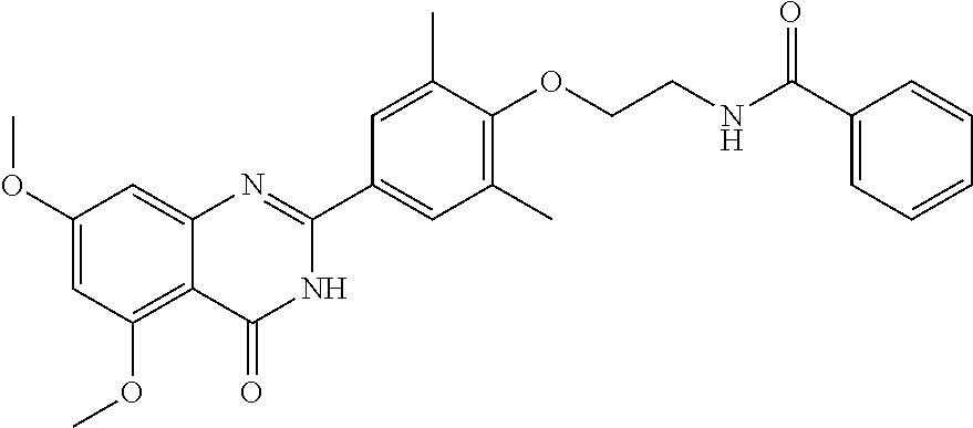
C1(OC)=CC(OC)=C2C(=C1)N=C(C1=CC(C)=C(OCCNC(C3=CC=CC=C3)=O)C(C)=C1)NC2=O
